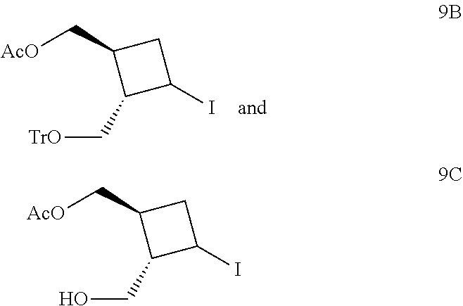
[AcO]CC1C(C[TrO])C(I)C1.[AcO]CC1C(CO)C(I)C1
